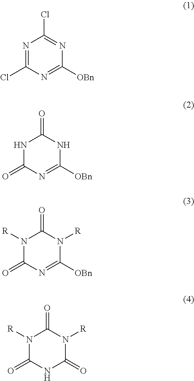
N1=C(Cl)N=C([OBn])N=C1Cl.N1C(=O)N=C([OBn])NC1=O.N1([R])C(=O)N=C([OBn])N([R])C1=O.N1([R])C(=O)NC(=O)N([R])C1=O
